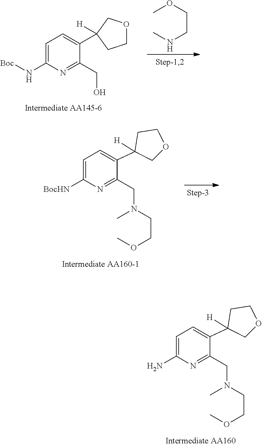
C1=C(N[Boc])N=C(CO)C(C2([H])COCC2)=C1.COCCNC.C1=C([BocHN])N=C(CN(C)CCOC)C(C2([H])CCOC2)=C1.C1=C(N)N=C(CN(C)CCOC)C(C2([H])CCOC2)=C1
